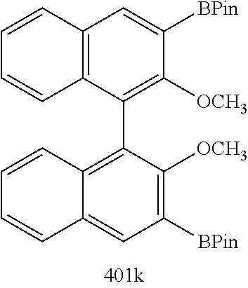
C1=CC2=C(C=C1)C(C1=C3C(=CC([BPin])=C1[OCH3])C=CC=C3)=C([OCH3])C([BPin])=C2
